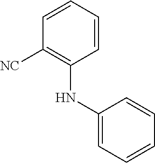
C1([NC])=C(NC2=CC=CC=C2)C=CC=C1
